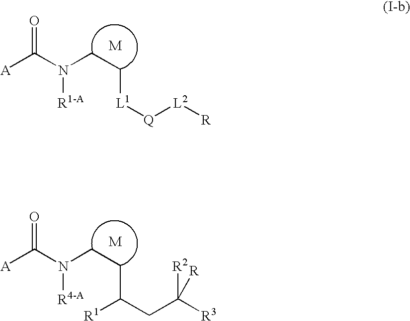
[A]C(N(CCC(CC([R3])([R2])[R])[R1])[R4-A])=O.[A]C(N(CC[L1][Q][L2][R])[R1-A])=O
